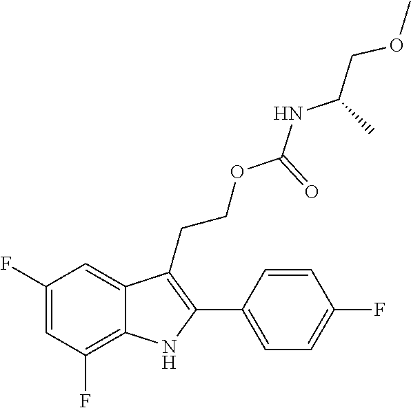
C1(F)=C2C(=CC(F)=C1)C(CCOC(NC(COC)C)=O)=C(C1=CC=C(F)C=C1)N2
